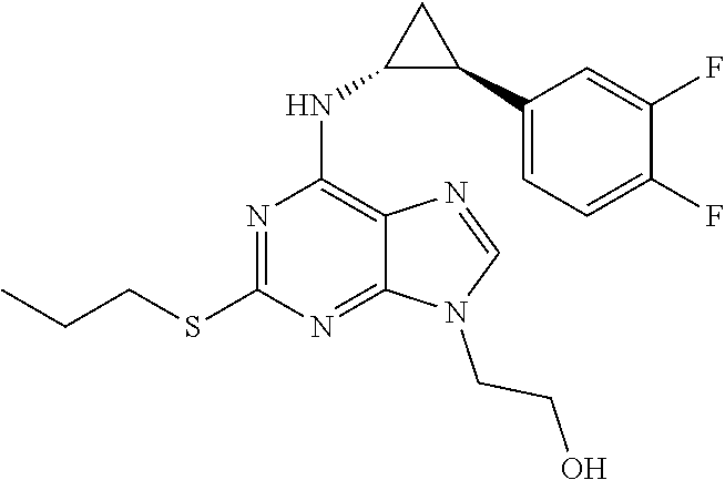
N1=CN(CCO)C2=NC(SCCC)=NC(NC3C(C4=CC=C(F)C(F)=C4)C3)=C12
